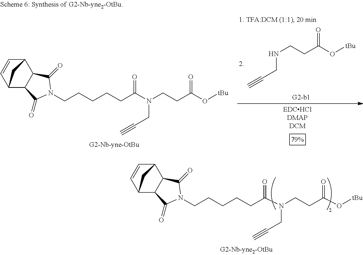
C12C=CC(C3C1C(=O)N(CCCCCC(N(CC#C)CCC(O[tBu])=O)=O)C3=O)C2.N(CC#C)CCC(O[tBu])=O.C12C=CC(C3C1C(=O)N(CCCCCC(N(CC#C)CCC(O[tBu])=O)=O)C3=O)C2
